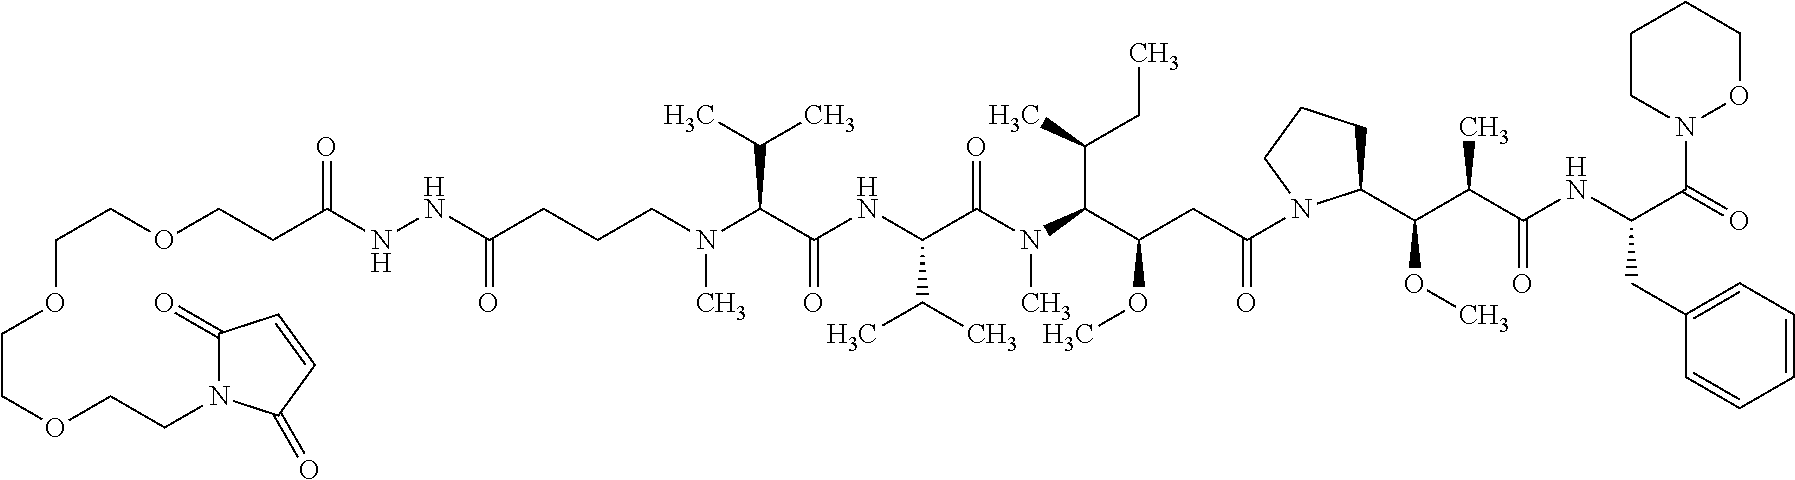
O(CCOCCC(NNC(CCCN(C(C(NC(C(N(C(C(CC(=O)N1C(C(C(C(NC(C(=O)N2CCCCO2)CC2=CC=CC=C2)=O)C)OC)CCC1)OC)C(C)CC)C)=O)C(C)C)=O)C(C)C)C)=O)=O)CCOCCN1C(=O)C=CC1=O
